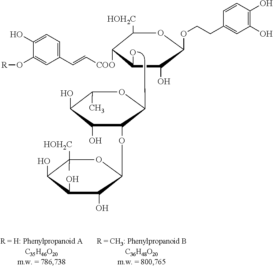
C1(O)=CC=C(C=C[COO]C2C([HOH2C])OC(OCCC3=CC(O)=C(O)C=C3)C(O)C2O)C=C1O[R].C1(C)C(O)C(O)C(OC2C(O)C(O)C(O)C([HOH2C])(C)O2)C(C)O1
